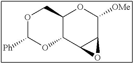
C12C(C3C(C([OMe])O1)O3)OC([Ph])OC2
